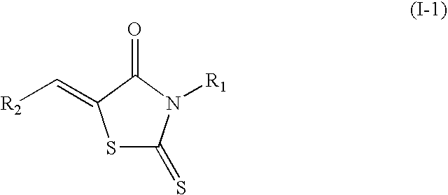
S1C(=S)N([R1])C(=O)C1=C[R2]
